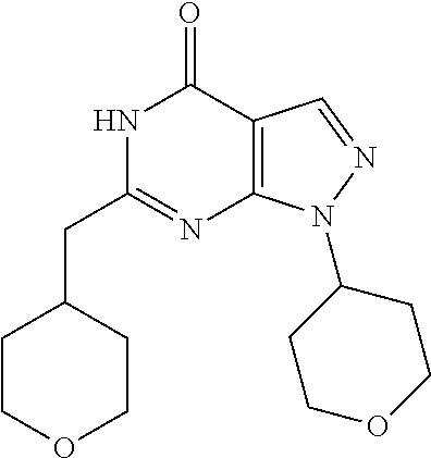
N1C(CC2CCOCC2)=NC2=C(C1=O)C=NN2C1CCOCC1
